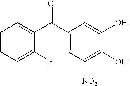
C1=CC=C(F)C(C(C2=CC([NO2])=C(O)C([OH])=C2)=O)=C1
